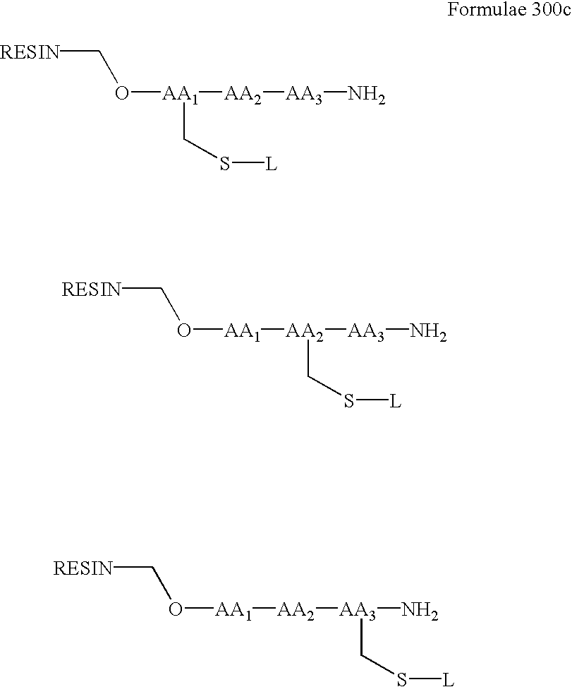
[RESIN]CO[AA1]([AA2][AA3]N)CS[L].[RESIN]CO[AA1][AA2]([AA3]N)CS[L].[RESIN]CO[AA1][AA2][AA3](N)CS[L]
